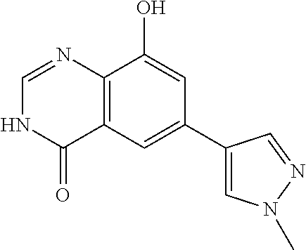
C12=C(C=C(C3=CN(C)N=C3)C=C1O)C(=O)NC=N2
